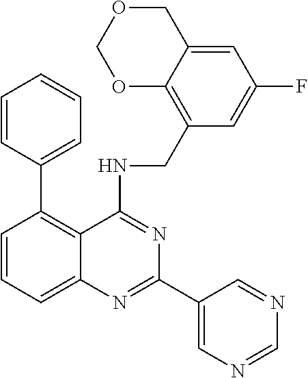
C1=CC=C2C(=C1C1=CC=CC=C1)C(NCC1=C3C(=CC(F)=C1)COCO3)=NC(C1=CN=CN=C1)=N2
